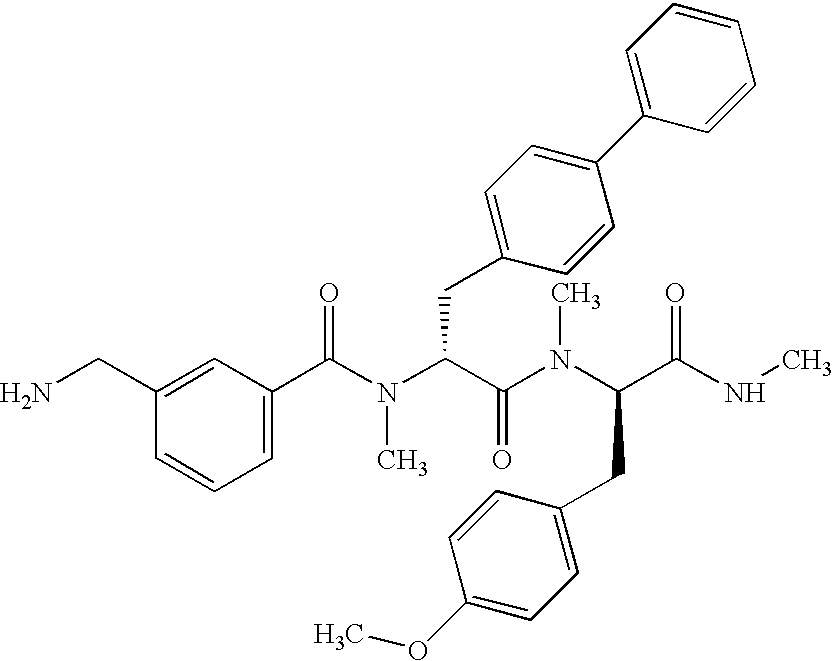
NCC1=CC(C(N(C(C(N(C(C(NC)=O)CC2=CC=C(OC)C=C2)C)=O)CC2=CC=C(C3=CC=CC=C3)C=C2)C)=O)=CC=C1
